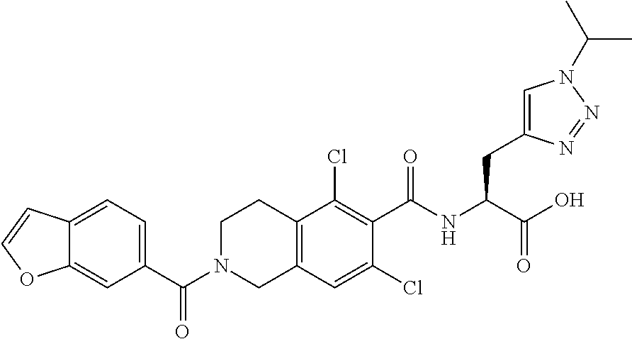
C1(C(=O)N2CC3=C(CC2)C(Cl)=C(C(=O)NC(CC2=CN(C(C)C)N=N2)C(O)=O)C(Cl)=C3)=CC=C2C(=C1)OC=C2
